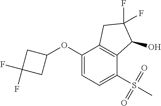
C1(OC2CC(F)(F)C2)=CC=C(S(C)(=O)=O)C2=C1CC(F)(F)C2O
